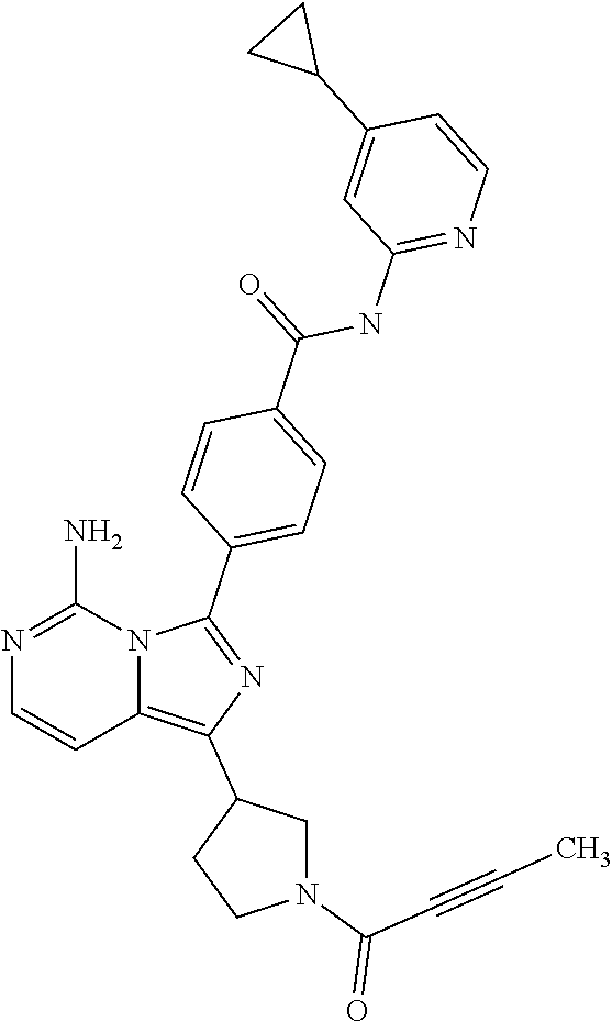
N1=C(N)N2C(=C(C3CN(C(C#CC)=O)CC3)N=C2C2=CC=C(C(NC3=NC=CC(C4CC4)=C3)=O)C=C2)C=C1
